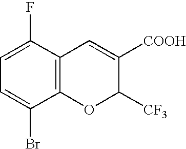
C1=C(F)C2=C(C(Br)=C1)OC([CF3])C([COOH])=C2
